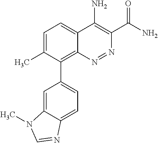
C1=C(C)C(C2=CC=C3C(=C2)N(C)C=N3)=C2C(=C1)C(N)=C(C(N)=O)N=N2
